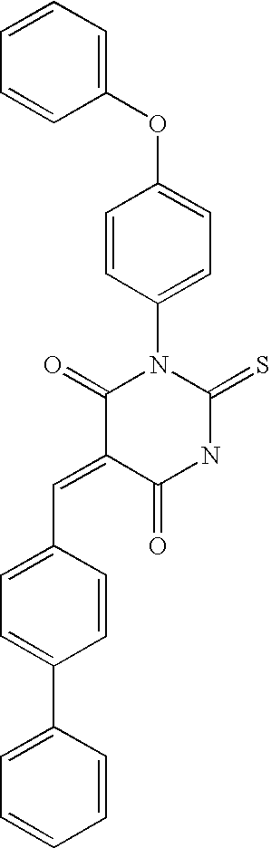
C(=C1C(=O)NC(=S)N(C2=CC=C(OC3=CC=CC=C3)C=C2)C1=O)C1=CC=C(C2=CC=CC=C2)C=C1
